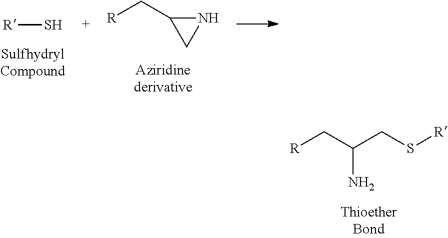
[R]CC(CS[R])N.S[R].N1C(C[R])C1
